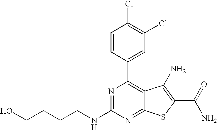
C1=CC(C2=C3C(=NC(NCCCCO)=N2)SC(C(N)=O)=C3N)=CC(Cl)=C1Cl
